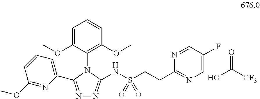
N1=C(C2=CC=CC(OC)=N2)N(C2=C(OC)C=CC=C2OC)C(NS(CCC2=NC=C(F)C=N2)(=O)=O)=N1.OC([CF3])=O
